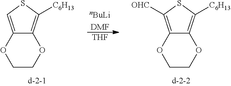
C12=CSC([C6H13])=C1OCCO2.[nBuLiDMF].[THF].C12=C([OHC])SC([C6H13])=C1OCCO2
